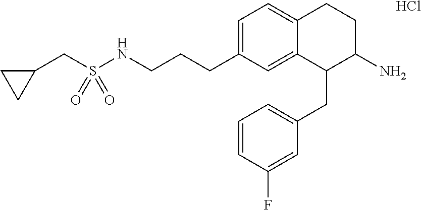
C1=C(CCCNS(CC2CC2)(=O)=O)C=C2C(=C1)CCC(N)C2CC1=CC=CC(F)=C1.Cl
